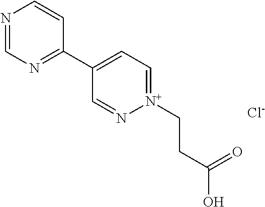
N1=CN=C(C2=CC=[N+](CCC(=O)O)N=C2)C=C1.[Cl-]
